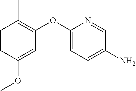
C1=C(OC2=C(C)C=CC(OC)=C2)N=CC(N)=C1
